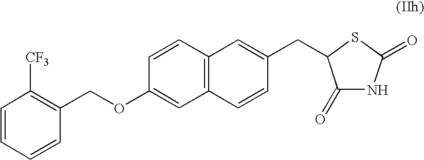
C1=CC=CC(COC2=CC3=C(C=C2)C=C(CC2C(=O)NC(=O)S2)C=C3)=C1[CF3]
